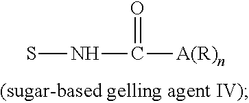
SNC(=O)[A(R)n]
